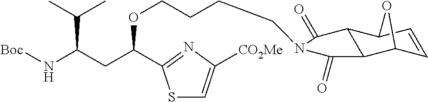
S1C=C([CO2Me])N=C1C(CC(N[Boc])C(C)C)OCCCCN1C(=O)C2C(C3C=CC2O3)C1=O
